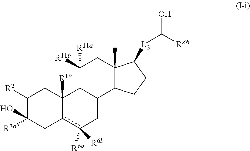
C1([R2])C([R3a])(O)Cc2c([R6b])([R6a])CC3C(C2([R19])C1)C([R11a])([R11b])CC1(C)C3CCC1[L3]C(O)[RZ6]
